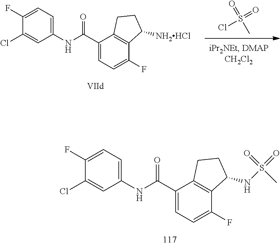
N(S(=O)(=O)C)C1C2=C(C(C(NC3=CC=C(F)C(Cl)=C3)=O)=CC=C2F)CC1.ClS(=O)(=O)C.C1(Cl)=CC(NC(C2=CC=C(F)C3=C2CCC3[NH2HCl])=O)=CC=C1F
